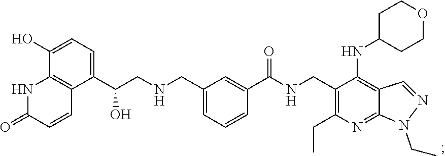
C1(C(CNCC2=CC=CC(C(NCC3=C(CC)N=C4C(=C3NC3CCOCC3)C=NN4CC)=O)=C2)O)=CC=C(O)C2=C1C=CC(=O)N2
